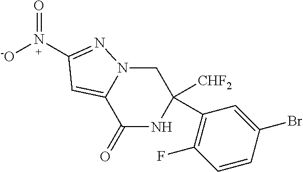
C1(C2=C(F)C=CC(Br)=C2)([CHF2])CN2C(=CC(N([-O])=O)=N2)C(=O)N1
